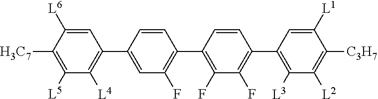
C1=C([L6])C([H3C7])=C([L5])C([L4])=C1C1=CC(F)=C(C2=C(F)C(F)=C(C3=C([L3])C([L2])=C([C3H7])C([L1])=C3)C=C2)C=C1
